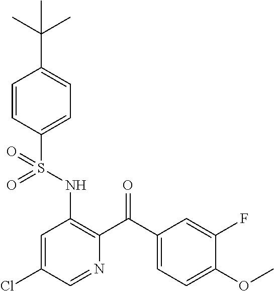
C1=CC(S(NC2=C(C(C3=CC=C(OC)C(F)=C3)=O)N=CC(Cl)=C2)(=O)=O)=CC=C1C(C)(C)C
